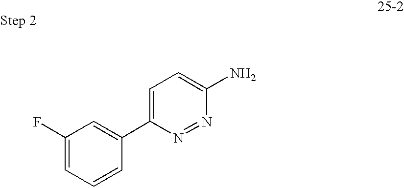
C1(F)=CC=CC(C2=CC=C(N)N=N2)=C1
